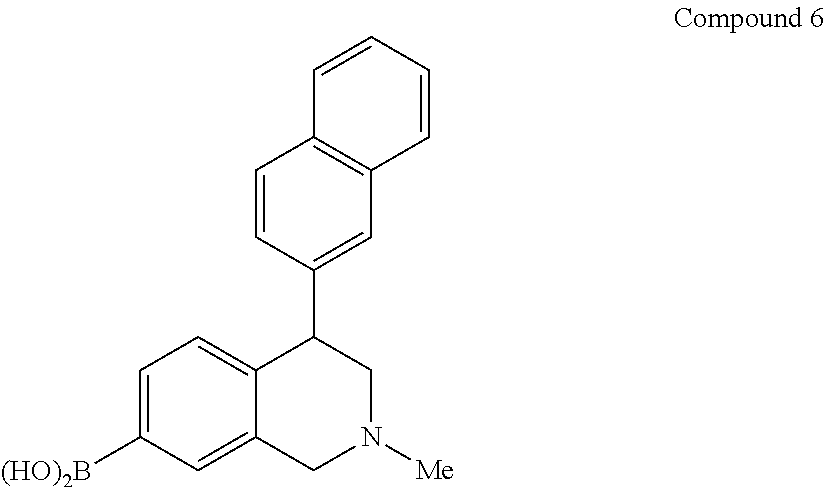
[(HO)2B]C1=CC=C2C(=C1)CN([Me])CC2C1=CC2=C(C=C1)C=CC=C2
